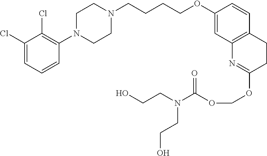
C1(Cl)=CC=CC(N2CCN(CCCCOC3=CC4=C(C=C3)CCC(OCOC(=O)N(CCO)CCO)=N4)CC2)=C1Cl
